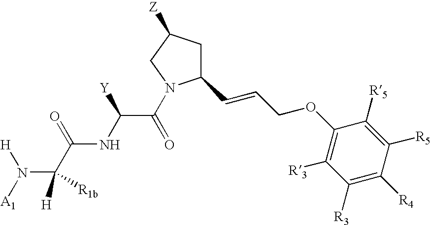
N(C([H])(C(=O)NC(C(=O)N1C(C=CCOC2=C([R3])C([R3])=C([R4])C([R5])=C2[R5])CC([Z])C1)[Y])[R1b])([A1])[H]
